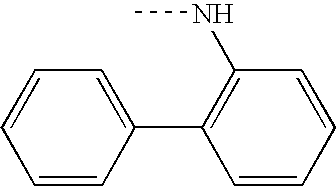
C1=CC(C2=C(NC)C=CC=C2)=CC=C1
